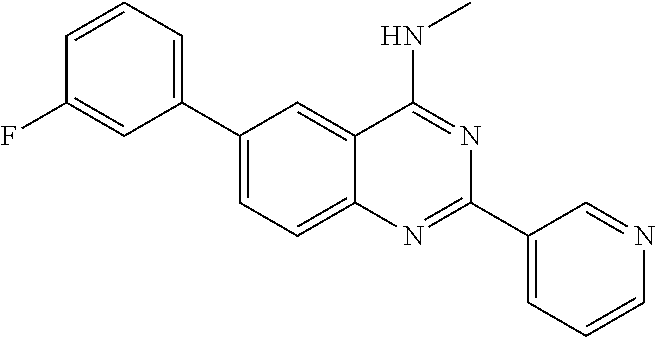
C1=C(F)C=CC=C1C1=CC=C2C(=C1)C(NC)=NC(C1=CC=CN=C1)=N2
